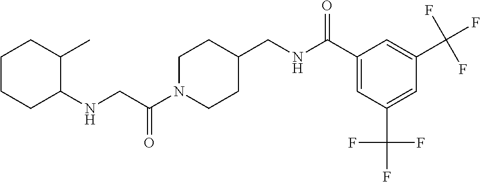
C1N(C(CNC2C(C)CCCC2)=O)CCC(CNC(C2=CC(C(F)(F)F)=CC(C(F)(F)F)=C2)=O)C1
